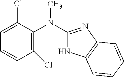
N(C)(C1=NC2=C(N1)C=CC=C2)C1=C(Cl)C=CC=C1Cl
